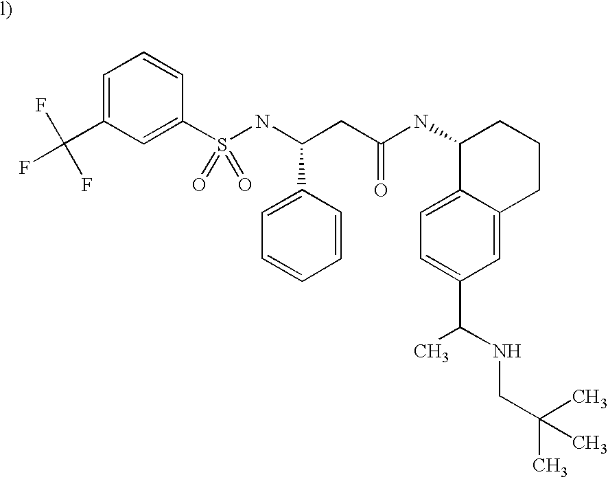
C1(C(F)(F)F)=CC=CC(S(NC(CC(NC2C3=CC=C(C(NCC(C)(C)C)C)C=C3CCC2)=O)C2=CC=CC=C2)(=O)=O)=C1
